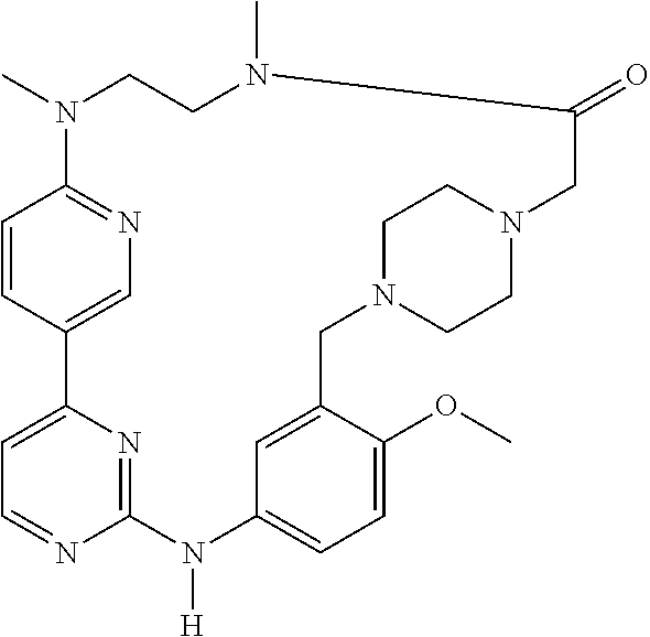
CN1CCN(C)C(=O)CN2CCN(CC2)CC2=CC(=CC=C2OC)N([H])C2=NC(=CC=N2)C2=CN=C1C=C2
